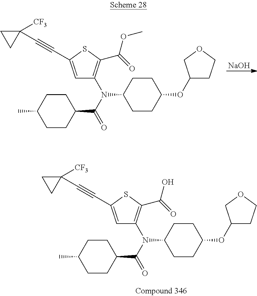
[NaOH].C1CC(N(C(=O)C2CCC(C)CC2)C2=C(C(=O)OC)SC(C#CC3([CF3])CC3)=C2)CCC1OC1CCOC1.C1CC(N(C(=O)C2CCC(C)CC2)C2=C(C(=O)O)SC(C#CC3([CF3])CC3)=C2)CCC1OC1CCOC1
